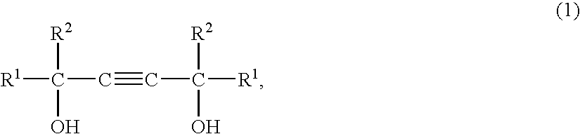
[R1]C(C#CC([R1])([R2])O)([R2])O
